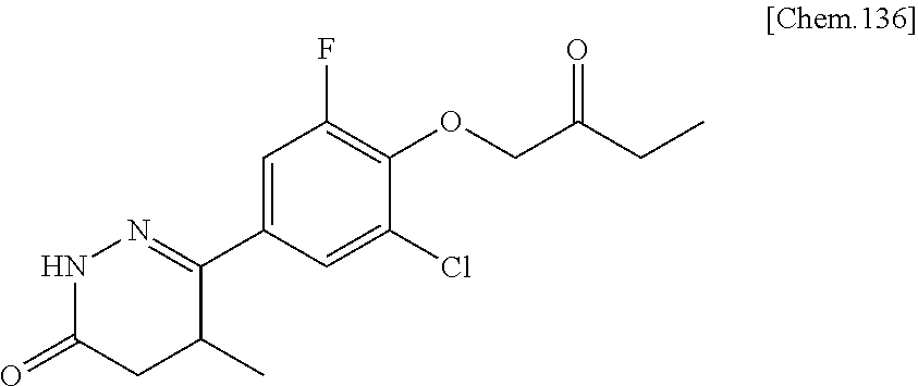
C1(C2=NNC(=O)CC2C)=CC(F)=C(OCC(CC)=O)C(Cl)=C1
